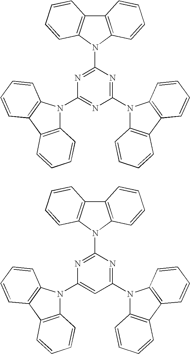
C1(N2C3=C(C4=C2C=CC=C4)C=CC=C3)=NC(N2C3=C(C4=C2C=CC=C4)C=CC=C3)=NC(N2C3=C(C4=C2C=CC=C4)C=CC=C3)=N1.C1(N2C3=C(C4=C2C=CC=C4)C=CC=C3)=NC(N2C3=C(C4=C2C=CC=C4)C=CC=C3)=NC(N2C3=C(C4=C2C=CC=C4)C=CC=C3)=C1
